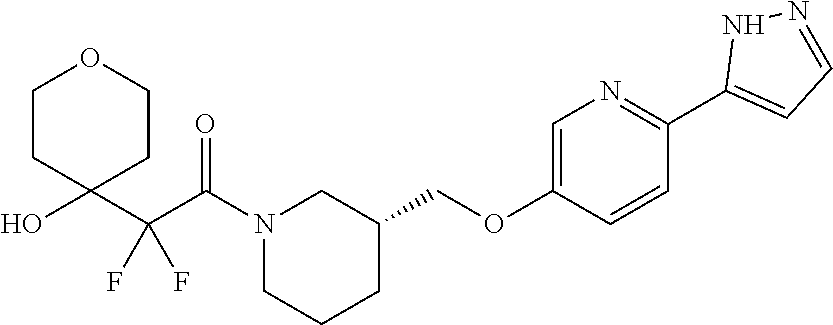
N1(C(C(C2(O)CCOCC2)(F)F)=O)CCCC(COC2=CN=C(C3=CC=NN3)C=C2)C1
